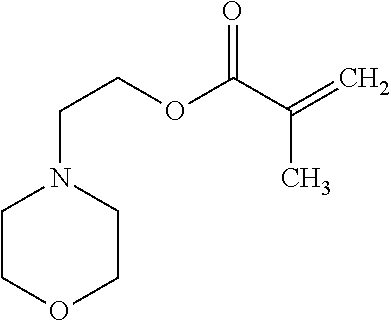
C(COC(C(C)=C)=O)N1CCOCC1
